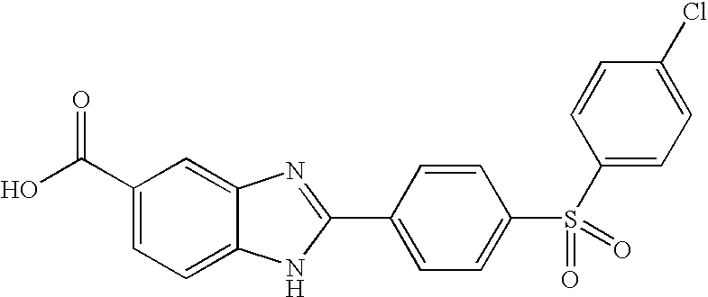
C1(C(O)=O)=CC=C2C(=C1)N=C(C1=CC=C(S(C3=CC=C(Cl)C=C3)(=O)=O)C=C1)N2
